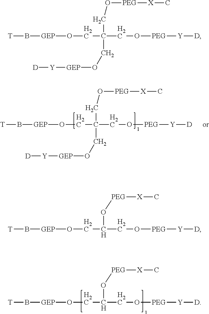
C[X][PEG]OCC(CO[PEG][Y][D])(CO[GEP]B[T])CO[GEP][Y][D].C[X][PEG]OC(CO[PEG][Y][D])CO[GEP]B[T].C[X][PEG]OCC(CO[PEG][Y][D])(CO[GEP]B[T])CO[GEP][Y][D].C[X][PEG]OC(CO[PEG][Y][D])CO[GEP]B[T]
